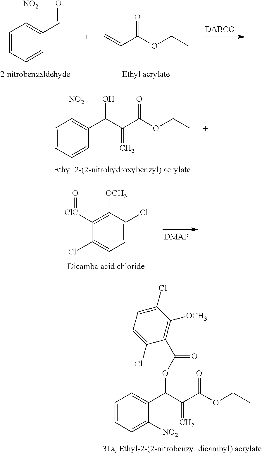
C1=CC=CC(C=O)=C1[NO2].C=CC(OCC)=O.C1=CC=CC(C(O)C(C(OCC)=O)=C)=C1[NO2].C1=C(Cl)C([OCH3])=C([ClC]=O)C(Cl)=C1.C1=CC=C([NO2])C(C(OC(=O)C2=C([OCH3])C(Cl)=CC=C2Cl)C(C(OCC)=O)=C)=C1
